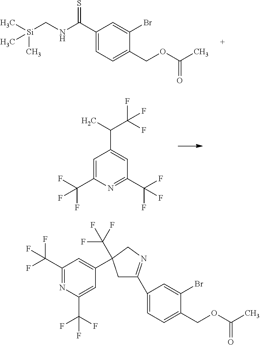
C1(C(NC[Si](C)(C)C)=S)=CC=C(COC(C)=O)C(Br)=C1.C1=C(C(F)(F)F)N=C(C(F)(F)F)C=C1C(C)C(F)(F)F.C1(C(F)(F)F)=NC(C(F)(F)F)=CC(C2(C(F)(F)F)CC(C3=CC=C(COC(C)=O)C(Br)=C3)=NC2)=C1
